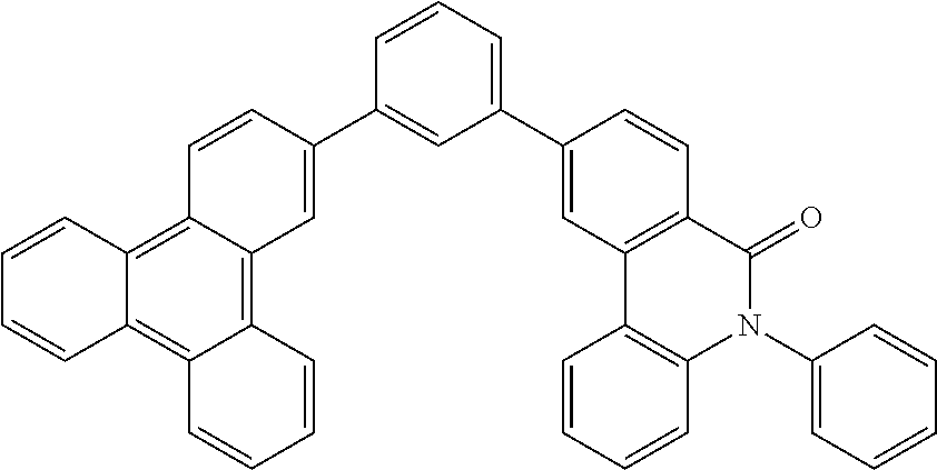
C1=CC2=C3C(=C4C(=C2C=C1)C=CC=C4)C=C(C1=CC(C2=CC4=C(C=C2)C(=O)N(C2=CC=CC=C2)C2=C4C=CC=C2)=CC=C1)C=C3
